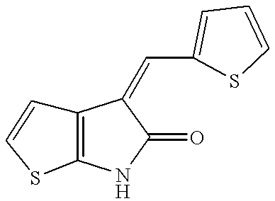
C12=C(NC(=O)C1=CC1=CC=CS1)SC=C2
